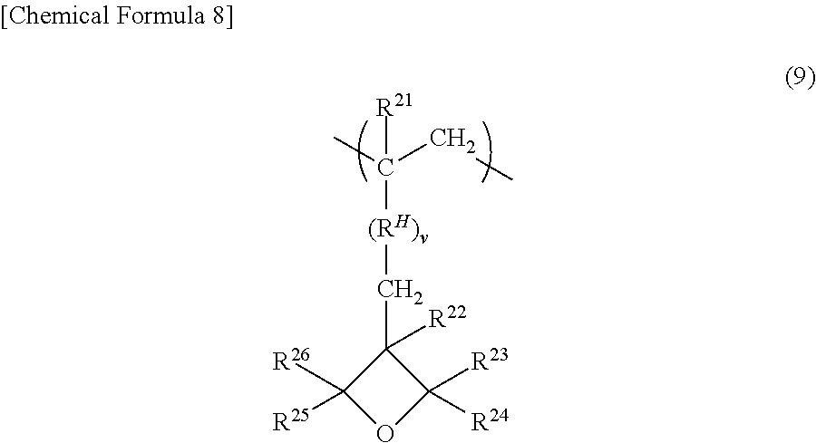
C([(RH)v]C(C)(CC)[R21])C1([R22])C([R26])([R25])OC1([R23])[R24]
